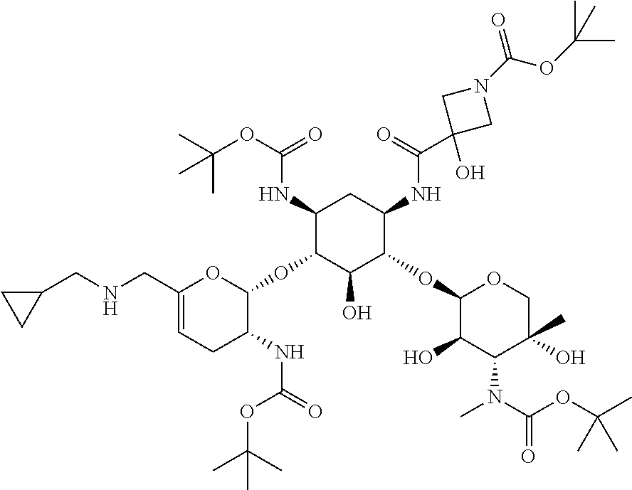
C1(NC(OC(C)(C)C)=O)C(OC2OC(CNCC3CC3)=CCC2NC(=O)OC(C)(C)C)C(O)C(OC2C(O)C(N(C)C(=O)OC(C)(C)C)C(C)(O)CO2)C(NC(C2(O)CN(C(OC(C)(C)C)=O)C2)=O)C1
